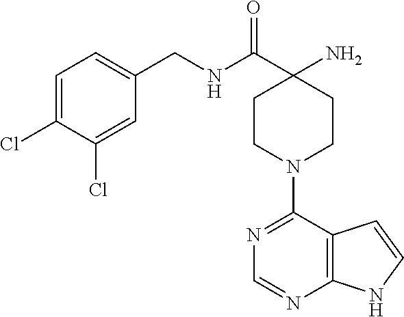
C12=C(C(N3CCC(N)(C(NCC4=CC=C(Cl)C(Cl)=C4)=O)CC3)=NC=N1)C=CN2
